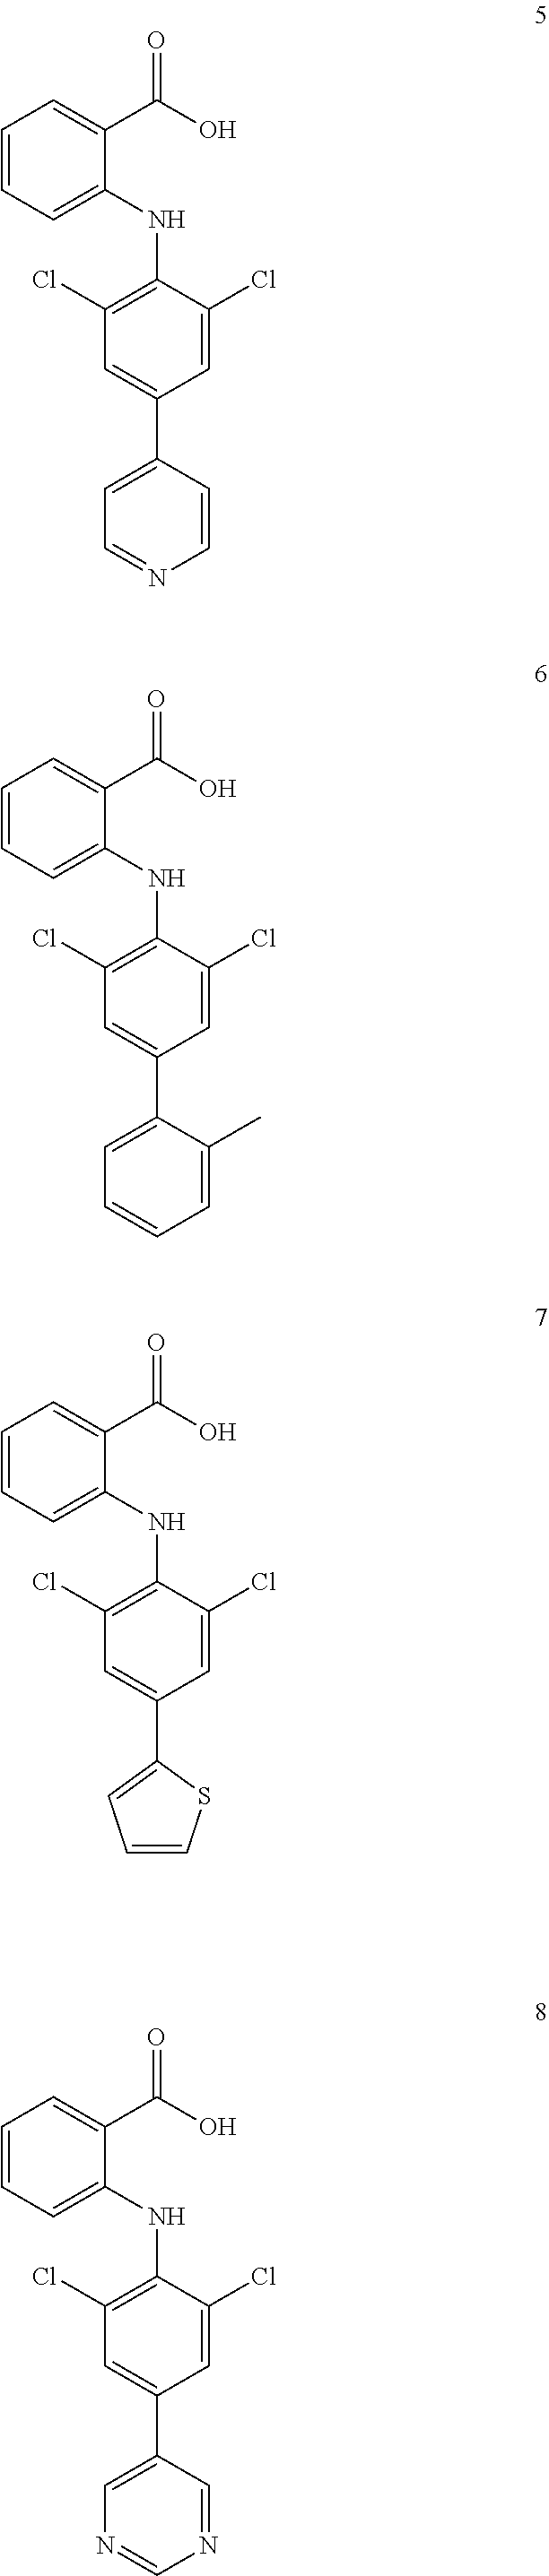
C1=C(Cl)C(NC2=CC=CC=C2C(O)=O)=C(Cl)C=C1C1=CC=NC=C1.C1=C(Cl)C(NC2=CC=CC=C2C(O)=O)=C(Cl)C=C1C1=CN=CN=C1.C1=C(Cl)C(NC2=CC=CC=C2C(O)=O)=C(Cl)C=C1C1=CC=CS1.C1=C(Cl)C(NC2=CC=CC=C2C(O)=O)=C(Cl)C=C1C1=CC=CC=C1C
